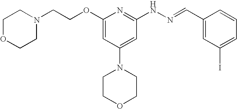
N1(CCOC2=CC(N3CCOCC3)=CC(NN=CC3=CC(I)=CC=C3)=N2)CCOCC1
